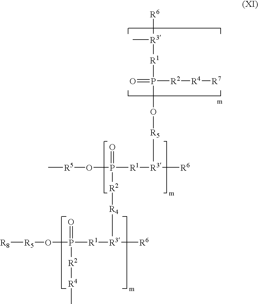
[R8][R5]OP([R1][R3]([R6])[R4][R2]P(=O)([R1][R3]([R6])[R5]OP([R1][R3]([R6])C)([R2][R4][R7])=O)O[R5]C)(=O)[R2][R4]C
